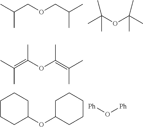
C(COCC(C)C)(C)C.CC(OC(C)(C)C)(C)C.C1CCC(OC2CCCCC2)CC1.[Ph]O[Ph].C(=C(OC(=C(C)C)C)C)(C)C
